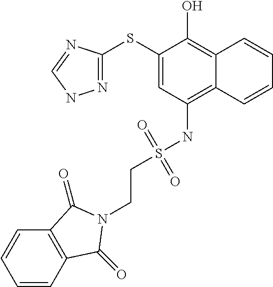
C1(SC2=NNC=N2)=CC(NS(CCN2C(=O)C3=C(C=CC=C3)C2=O)(=O)=O)=C2C(=C1O)C=CC=C2
